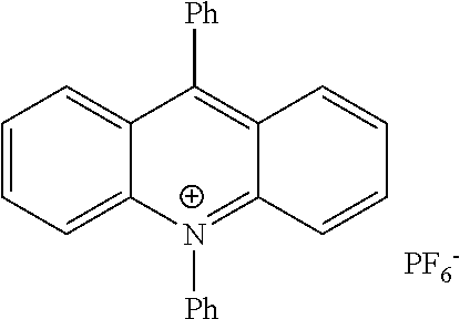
C1=CC=C2C(=C1)C([Ph])=C1C(=[N+]2[Ph])C=CC=C1.[PF6-]
